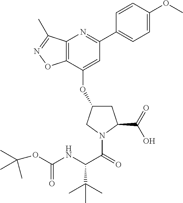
C1=CC(C2=NC3=C(C(OC4CC(C(O)=O)N(C(C(C(C)(C)C)NC(OC(C)(C)C)=O)=O)C4)=C2)ON=C3C)=CC=C1OC
